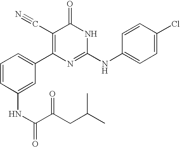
C1(NC(C(CC(C)C)=O)=O)=CC(C2=C(C#N)C(=O)NC(NC3=CC=C(Cl)C=C3)=N2)=CC=C1
